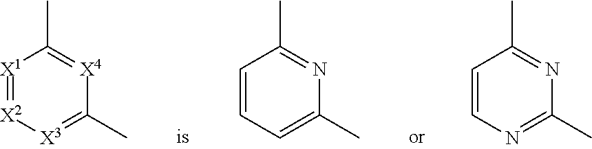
[X1]1=[X2][X3]=C(C)[X4]=C1C.C1=CC=C(C)N=C1C.C1=CN=C(C)N=C1C
